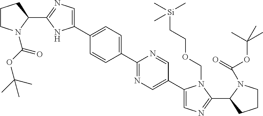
C1(C2=CN=C(C3N(C(OC(C)(C)C)=O)CCC3)N2)=CC=C(C2=NC=C(C3=CN=C(C4N(C(=O)OC(C)(C)C)CCC4)N3COCC[Si](C)(C)C)C=N2)C=C1
